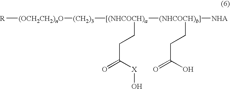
[R][(OCH2CH2)nO][(CH2)3][[(NHCOCH)a]([(NHCOCH)b]]([NHA])CCC(O)=O)CCC(=O)[X]O
